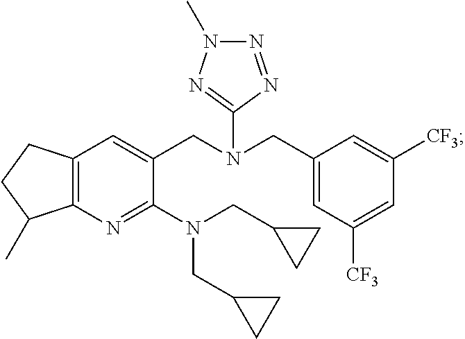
C12=C(C=C(CN(CC3=CC([CF3])=CC([CF3])=C3)C3=NN(C)N=N3)C(N(CC3CC3)CC3CC3)=N1)CCC2C
